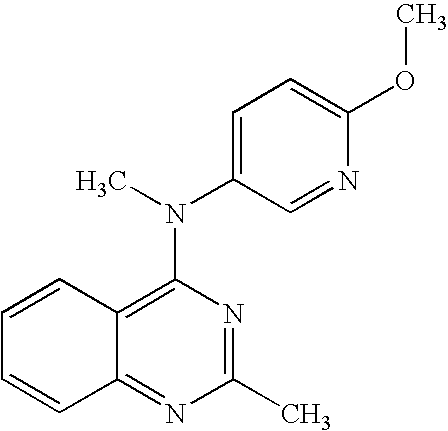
C1(C)=NC(N(C2=CC=C(OC)N=C2)C)=C2C(=N1)C=CC=C2
